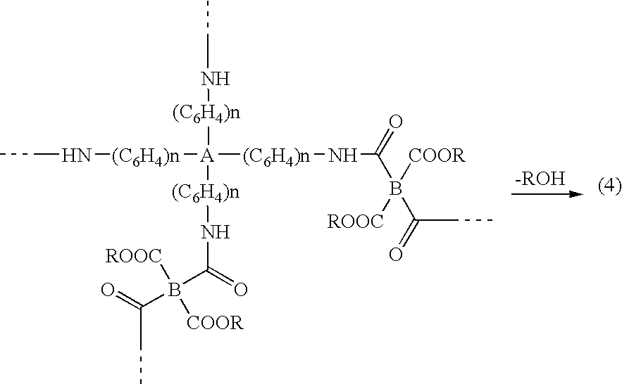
C(N[(C6H4)n][A]([(C6H4)n]NC(=O)B([ROOC])([COOR])C(=O)CC)([(C6H4)n]NC(=O)B([COOR])([ROOC])C(=O)CC)[(C6H4)n]NCC)C
